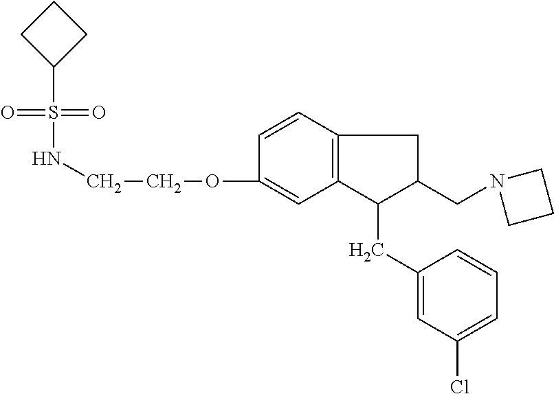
N(CCOC1=CC2=C(C=C1)CC(CN1CCC1)C2CC1=CC(Cl)=CC=C1)S(=O)(=O)C1CCC1
